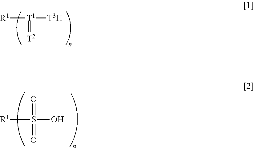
[R1][T1]([T3H])=[T2].[R1]S(=O)(O)=O
